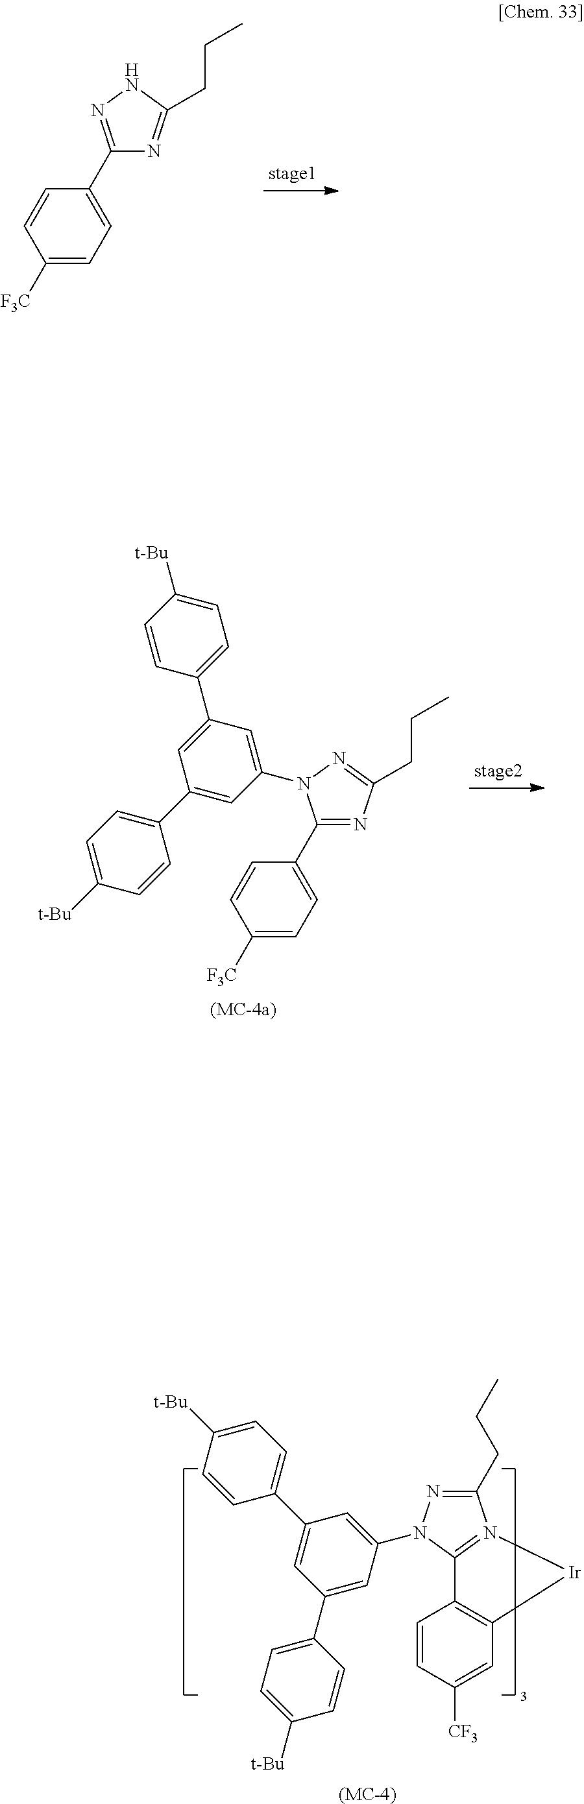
C1(C2=CC=C([F3C])C=C2)=NNC(CCC)=N1.C1(C2=CC=C([F3C])C=C2)=NC(CCC)=NN1C1=CC(C2=CC=C([t-Bu])C=C2)=CC(C2=CC=C([t-Bu])C=C2)=C1.C1(CCC)=NN(C2=CC(C3=CC=C([t-Bu])C=C3)=CC(C3=CC=C([t-Bu])C=C3)=C2)C2=N1[Ir]C1=C2C=CC([CF3])=C1.[(MC-4)]
